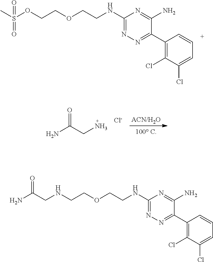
S(OCCOCCNC1=NN=C(C2=C(Cl)C(Cl)=CC=C2)C(N)=N1)(C)(=O)=O.NC(CN)=O.[Cl-].C(NCCOCCNC1=NN=C(C2=C(Cl)C(Cl)=CC=C2)C(N)=N1)C(N)=O
